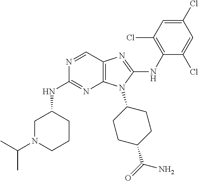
N1=CC2=C(N=C1NC1CN(C(C)C)CCC1)N(C1CCC(C(=O)N)CC1)C(NC1=C(Cl)C=C(Cl)C=C1Cl)=N2
